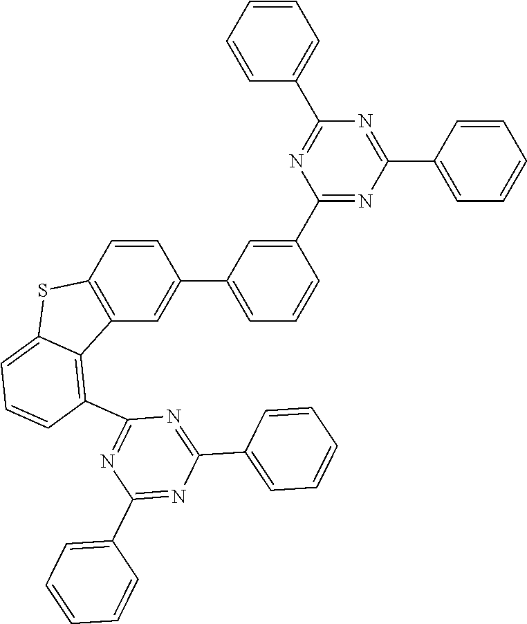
C1(C2=NC(C3=CC=CC=C3)=NC(C3=CC=CC=C3)=N2)=CC(C2=CC3=C(C=C2)SC2=CC=CC(C4=NC(C5=CC=CC=C5)=NC(C5=CC=CC=C5)=N4)=C32)=CC=C1
